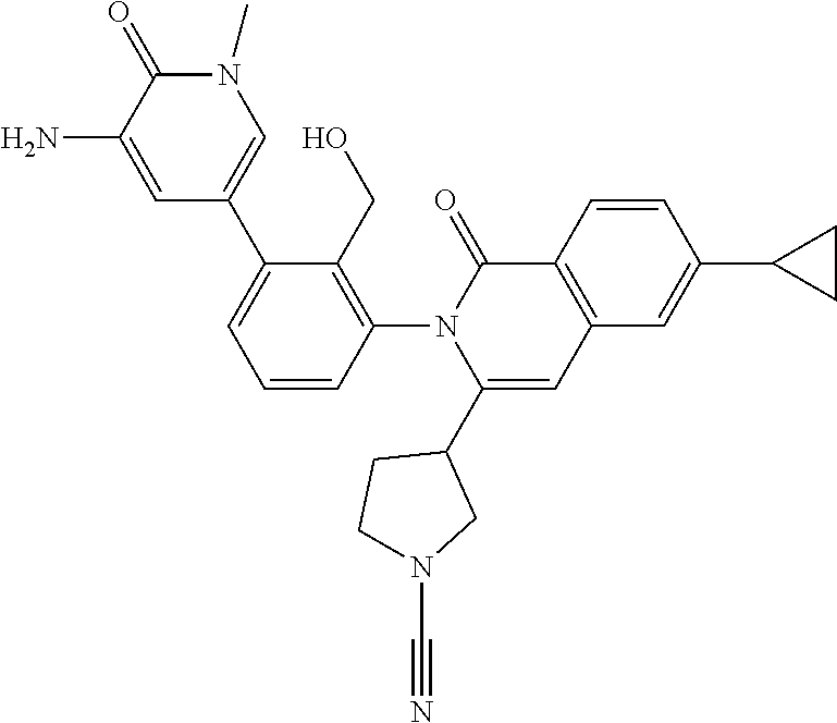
C1=CC(N2C(C3CCN(C#N)C3)=CC3=C(C2=O)C=CC(C2CC2)=C3)=C(CO)C(C2=CN(C)C(=O)C(N)=C2)=C1
